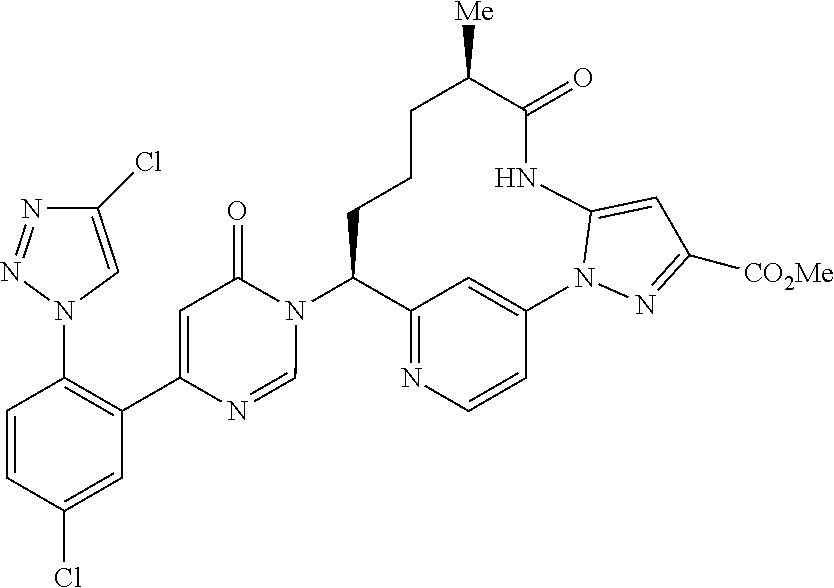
C12=NC=CC(=C1)N1N=C([CO2Me])C=C1NC(=O)C([Me])CCCC2N1C(=O)C=C(C2=C(N3C=C(Cl)N=N3)C=CC(Cl)=C2)N=C1
